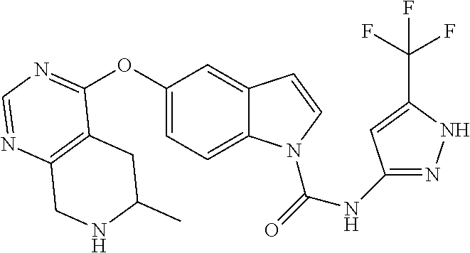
C12=C(N=CN=C1OC1=CC=C3C(=C1)C=CN3C(=O)NC1=NNC(C(F)(F)F)=C1)CNC(C)C2
